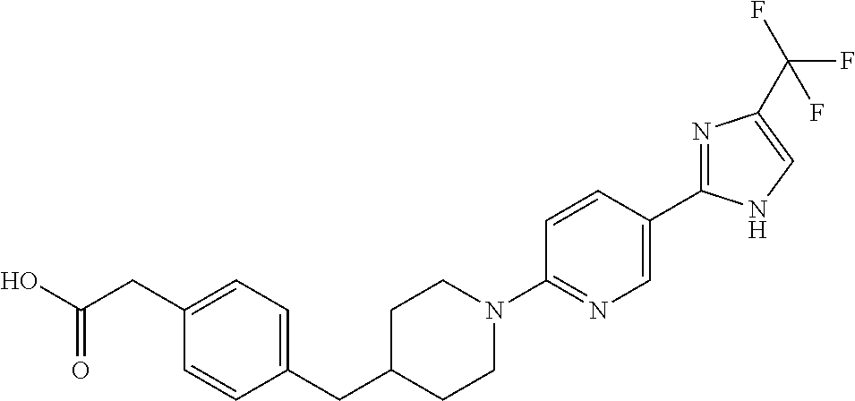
C(C1CCN(C2=NC=C(C3=NC(C(F)(F)F)=CN3)C=C2)CC1)C1=CC=C(CC(O)=O)C=C1
